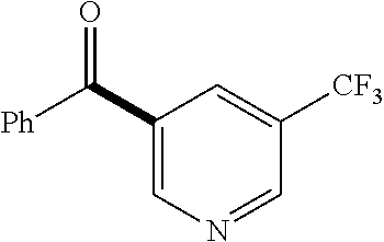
C1(C([Ph])=O)=CN=CC([CF3])=C1
